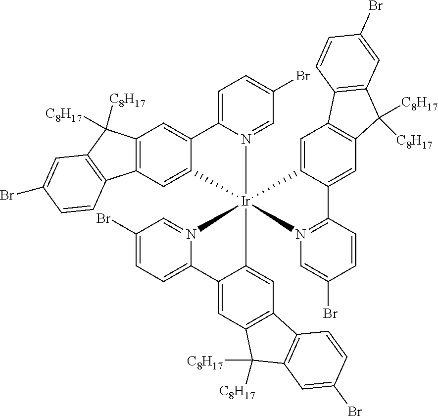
C12=C(C=C3C(=C1)C1=CC=C(Br)C=N1[Ir]314(N3=CC(Br)=CC=C3C3=CC5=C(C=C31)C1=C(C5([C8H17])[C8H17])C=C(Br)C=C1)N1=C(C=CC(Br)=C1)C1=CC3=C(C=C14)C1=C(C3([C8H17])[C8H17])C=C(Br)C=C1)C1=C(C2([C8H17])[C8H17])C=C(Br)C=C1
